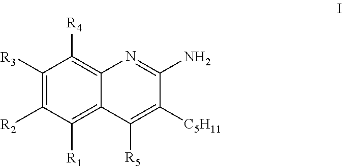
C12=C([R1])C([R2])=C([R3])C([R4])=C1N=C(N)C([C5H11])=C2[R5]
